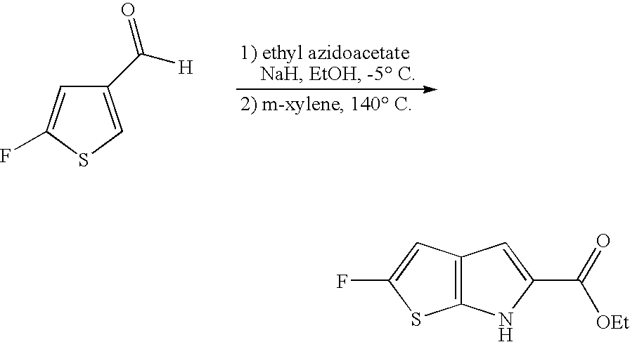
C1(C([H])=O)=CSC(F)=C1.C12=C(NC(C(=O)[OEt])=C1)SC(F)=C2
